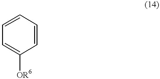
C1=C([OR6])C=CC=C1
